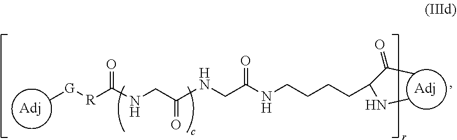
C[G][R]C(NCC(NCC(NCCCCC(C(C)=O)NC)=O)=O)=O.[Adj].[Adj]
